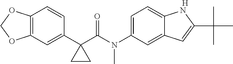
C12=C(C=C(C3(C(N(C4=CC=C5C(=C4)C=C(C(C)(C)C)N5)C)=O)CC3)C=C1)OCO2.[H]
